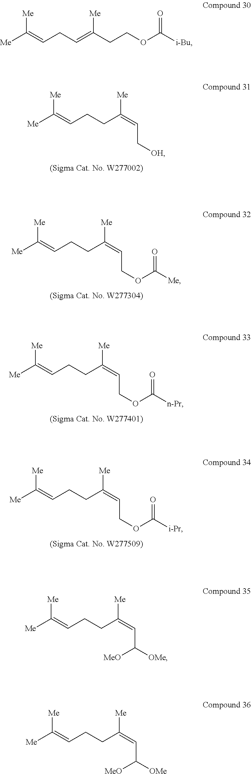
C(C(=CC[OH])[Me])CC=C([Me])[Me].C(C(=CCOC([Me])=O)[Me])CC=C([Me])[Me].C(C(=CCOC([n-Pr])=O)[Me])CC=C([Me])[Me].C(C(=CCOC([i-Pr])=O)[Me])CC=C([Me])[Me].C(C(=CC([OMe])[MeO])[Me])CC=C([Me])[Me].C(C(=CC([OMe])[MeO])[Me])CC=C([Me])[Me].C(=C(CCOC([i-Bu])=O)[Me])CC=C([Me])[Me]
